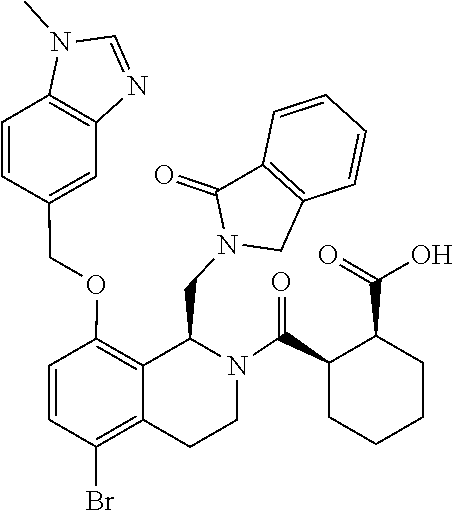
C12=C(C(=O)N(CC3C4=C(OCC5=CC6=C(C=C5)N(C)C=N6)C=CC(Br)=C4CCN3C(C3CCCCC3C(=O)O)=O)C1)C=CC=C2
